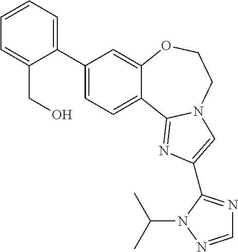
C1(C2=CC=CC=C2CO)=CC=C2C(=C1)OCCN1C2=NC(C2=NC=NN2C(C)C)=C1
